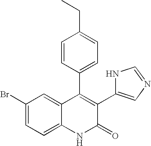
C1(Br)=CC=C2C(=C1)C(C1=CC=C(CC)C=C1)=C(C1=CN=CN1)C(=O)N2
